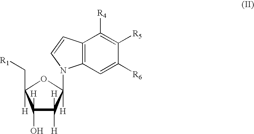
C12=C(C=C([R6])C([R5])=C1[R4])N(C1([H])C([H])([H])C([H])(O)C([H])(C[R1])O1)C=C2
